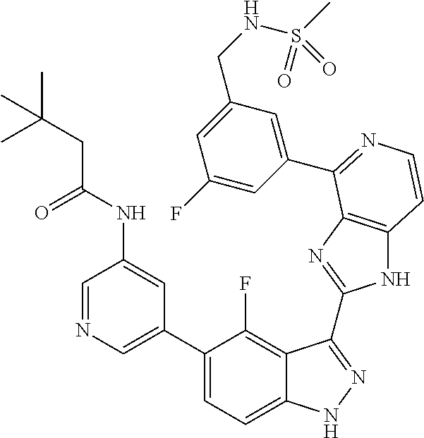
C1=C(C2=CC=C3C(=C2F)C(C2=NC4=C(N2)C=CN=C4C2=CC(CNS(C)(=O)=O)=CC(F)=C2)=NN3)C=C(NC(CC(C)(C)C)=O)C=N1
